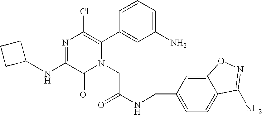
N(C1=NC(Cl)=C(C2=CC(N)=CC=C2)N(CC(NCC2=CC=C3C(=C2)ON=C3N)=O)C1=O)C1CCC1
